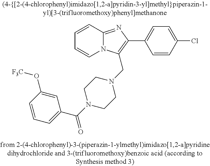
C1=CC2=NC(C3=CC=C(Cl)C=C3)=C(CN3CCN(C(C4=CC=CC(O[CF3])=C4)=O)CC3)N2C=C1
